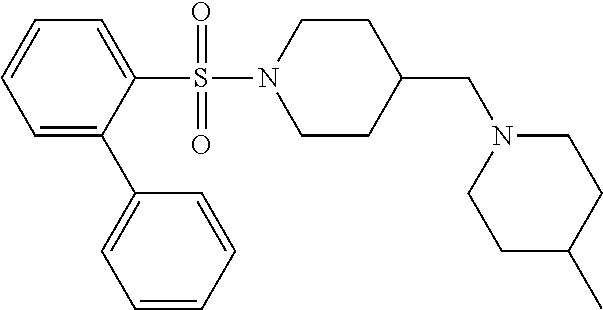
C1N(S(C2=CC=CC=C2C2=CC=CC=C2)(=O)=O)CCC(CN2CCC(C)CC2)C1
